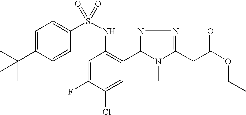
C1=C(C(C)(C)C)C=CC(S(NC2=C(C3=NN=C(CC(OCC)=O)N3C)C=C(Cl)C(F)=C2)(=O)=O)=C1
